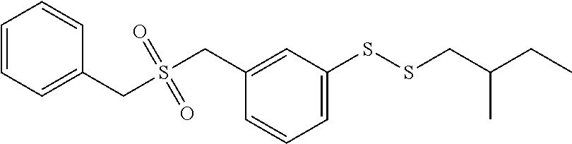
C1=CC=C(CS(CC2=CC(SSCC(CC)C)=CC=C2)(=O)=O)C=C1
